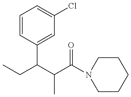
CCC(C(C(N1CCCCC1)=O)C)C1=CC(Cl)=CC=C1
